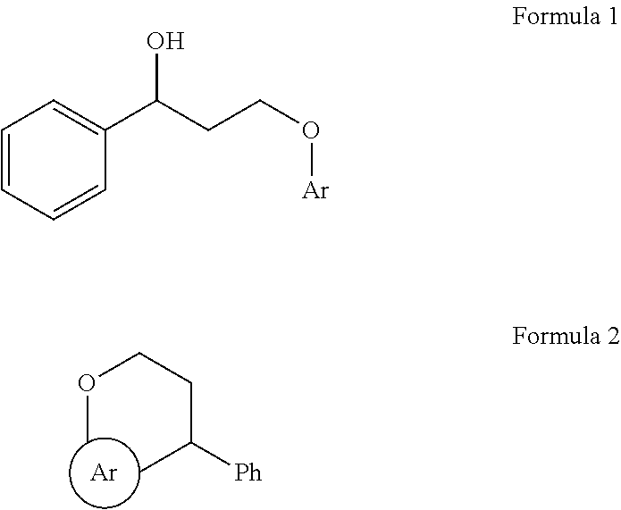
[Ar].O(C)CCC(C)[Ph].C1=CC=CC(C(CCO[Ar])O)=C1
